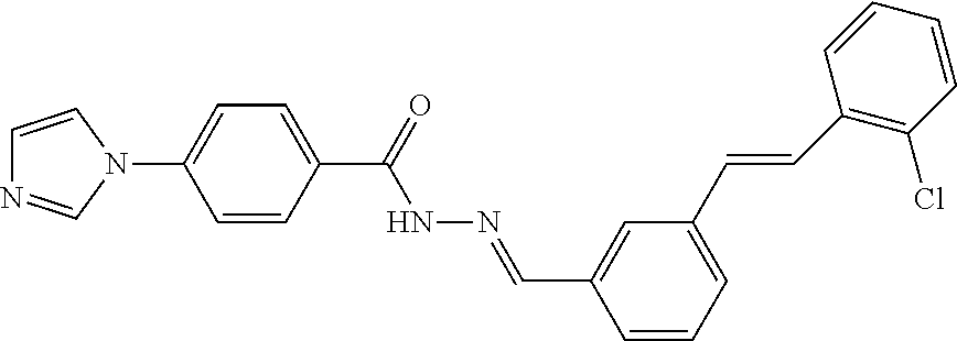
C1=C(C(=O)NN=CC2=CC(C=CC3=C(Cl)C=CC=C3)=CC=C2)C=CC(N2C=NC=C2)=C1
